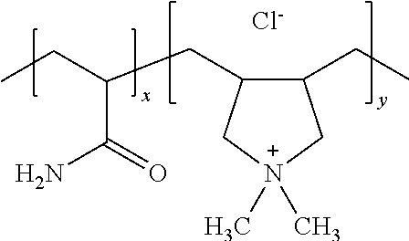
C1(CC)C(CC(CC)C(N)=O)C[N+](C)(C)C1.[Cl-]
